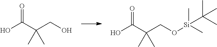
C(C(CO)(C)C)(=O)O.C(C(CO[Si](C)(C)C(C)(C)C)(C)C)(=O)O
